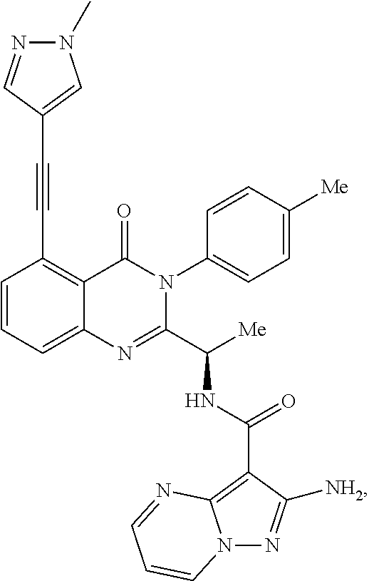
C1(C#CC2=CN(C)N=C2)=C2C(=CC=C1)N=C(C([Me])NC(C1=C3N(N=C1[NH2])C=CC=N3)=O)N(C1=CC=C([Me])C=C1)C2=O
